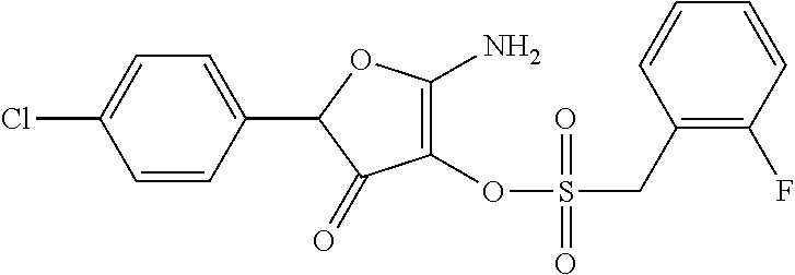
C1(OS(=O)(CC2=C(F)C=CC=C2)=O)=C(N)OC(C2=CC=C(Cl)C=C2)C1=O
